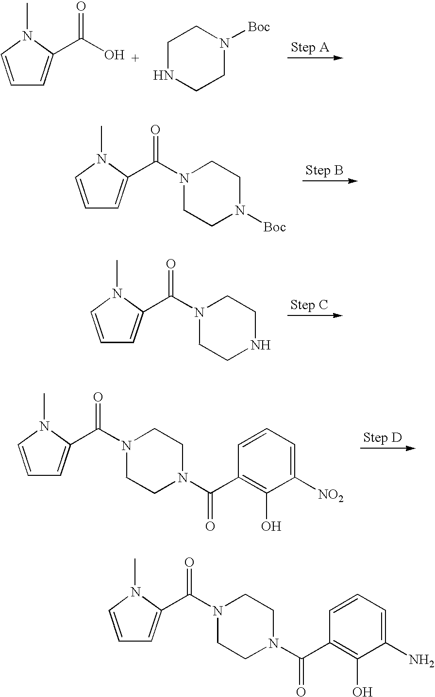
C1=CN(C)C(C(O)=O)=C1.C1NCCN([Boc])C1.C1=CN(C)C(C(N2CCN([Boc])CC2)=O)=C1.C1=CN(C)C(C(N2CCNCC2)=O)=C1.C1=CN(C)C(C(N2CCN(C(C3=C(O)C([NO2])=CC=C3)=O)CC2)=O)=C1.C1=CN(C)C(C(N2CCN(C(C3=C(O)C(N)=CC=C3)=O)CC2)=O)=C1
